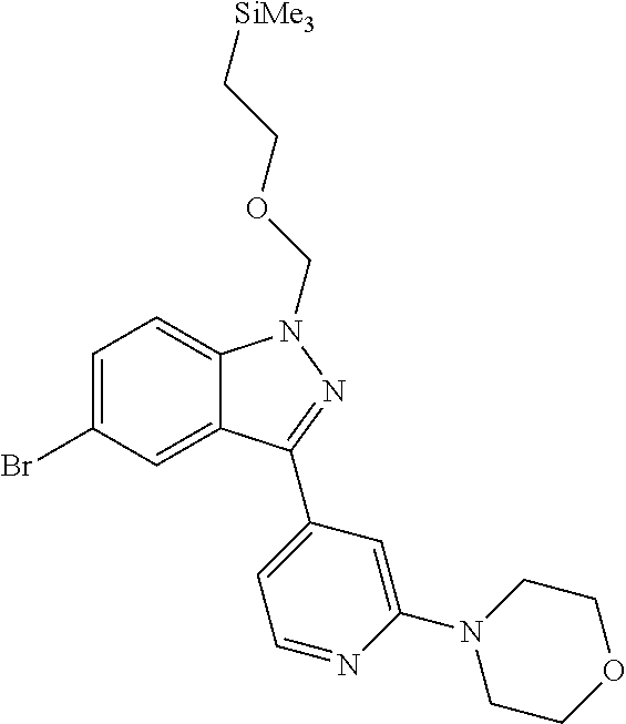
C1=C(Br)C=C2C(=C1)N(COCC[SiMe3])N=C2C1=CC=NC(N2CCOCC2)=C1
